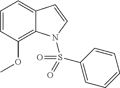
C1=C2C(=C(OC)C=C1)N(S(C1=CC=CC=C1)(=O)=O)C=C2
